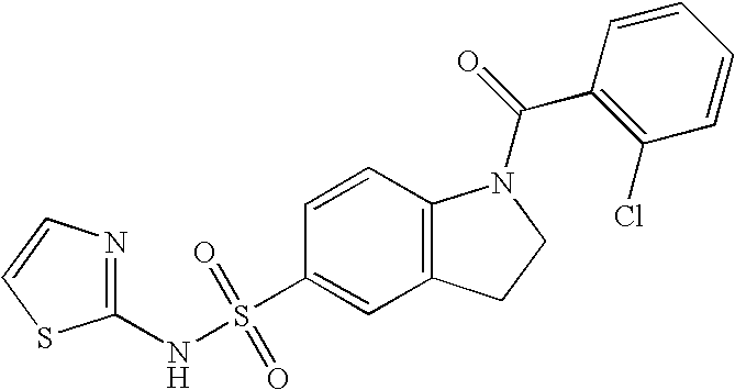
C1=CC2=C(C=C1S(NC1=NC=CS1)(=O)=O)CCN2C(=O)C1=C(Cl)C=CC=C1
